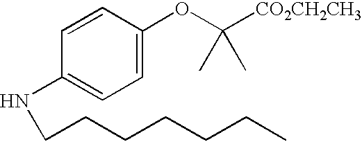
C1=CC(NCCCCCCC)=CC=C1OC([CO2CH2CH3])(C)C
